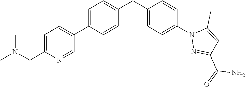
C1=C(CN(C)C)N=CC(C2=CC=C(CC3=CC=C(N4N=C(C(=O)N)C=C4C)C=C3)C=C2)=C1
